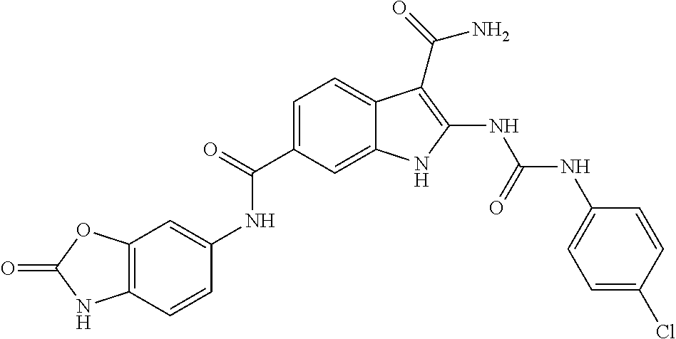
C1(C(=O)NC2=CC3=C(C=C2)NC(=O)O3)=CC=C2C(=C1)NC(NC(NC1=CC=C(Cl)C=C1)=O)=C2C(=O)N
